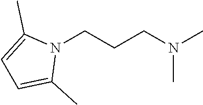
N1(CCCN(C)C)C(C)=CC=C1C
